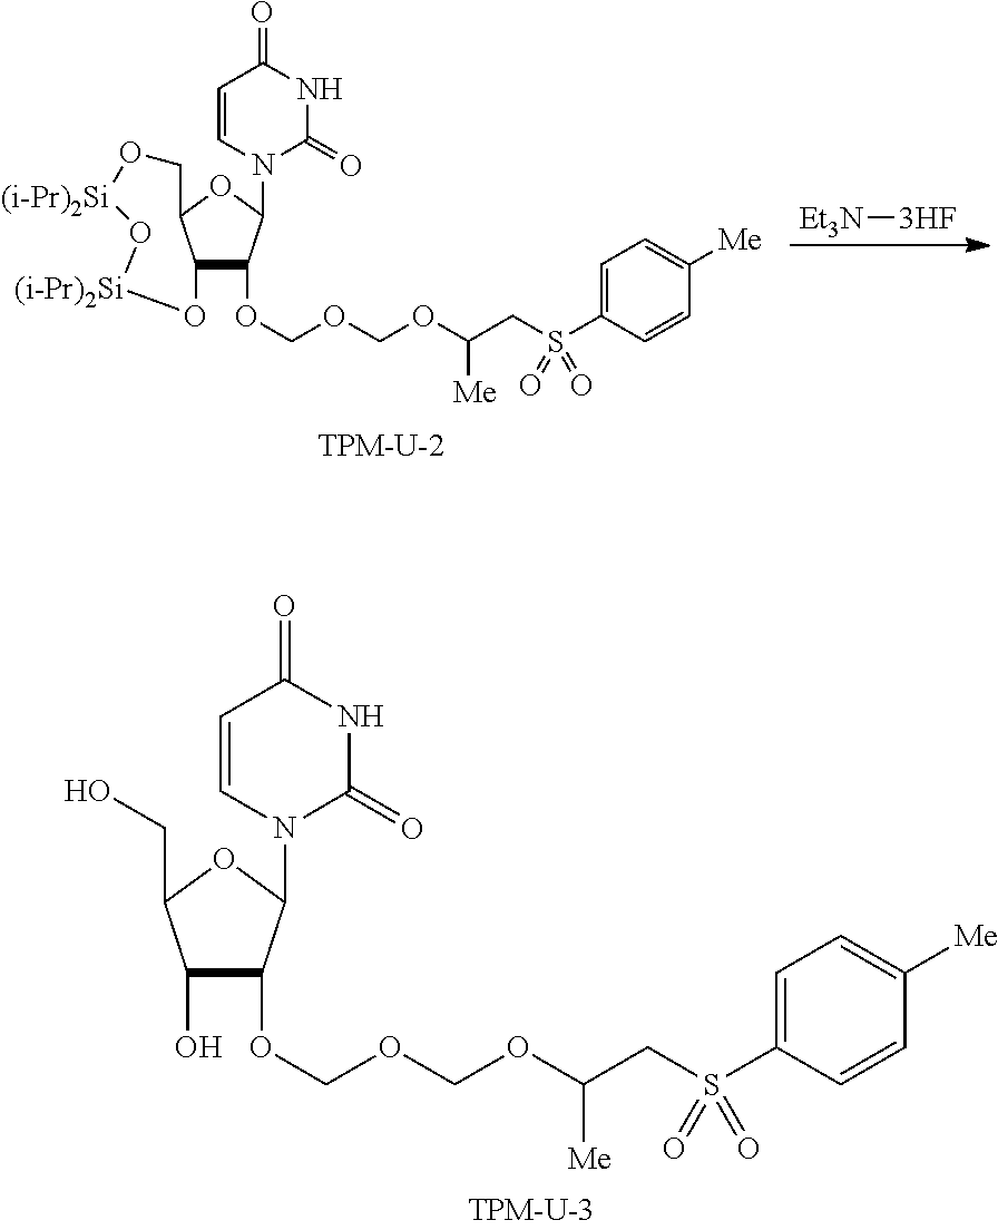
O1C2C(OCOCOC(CS(C3=CC=C([Me])C=C3)(=O)=O)[Me])C(N3C=CC(=O)NC3=O)OC2CO[(i-Pr)2Si]O[(i-Pr)2Si]1.[Et3N][3HF].OC1C(OCOCOC(CS(C2=CC=C([Me])C=C2)(=O)=O)[Me])C(N2C=CC(=O)NC2=O)OC1CO
